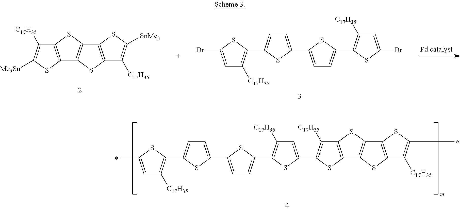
C1=C(Br)SC(C2=CC=C(C3=CC=C(C4=C([C17H35])C=C(Br)S4)S3)S2)=C1[C17H35].C12=C(SC([Me3Sn])=C1[C17H35])C1=C(S2)C2=C(S1)C([C17H35])=C([SnMe3])S2.C1=C(C)SC(C2=CC=C(C3=CC=C(C4=C([C17H35])C=C(C5=C([C17H35])C6=C(S5)C5=C(S6)C6=C(S5)C([C17H35])=C(C)S6)S4)S3)S2)=C1[C17H35]
